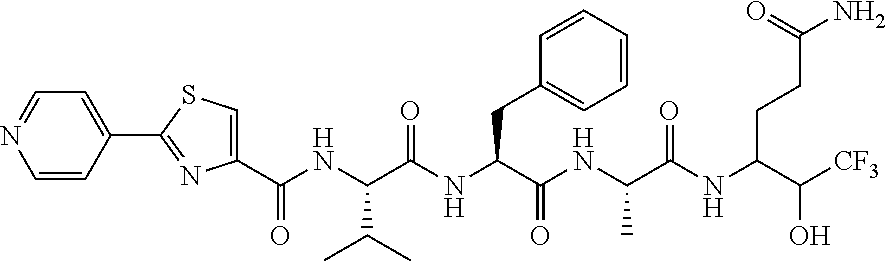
C1(C(NC(C(NC(C(NC(C(NC(C([CF3])O)CCC(N)=O)=O)C)=O)CC2=CC=CC=C2)=O)C(C)C)=O)=CSC(C2=CC=NC=C2)=N1
